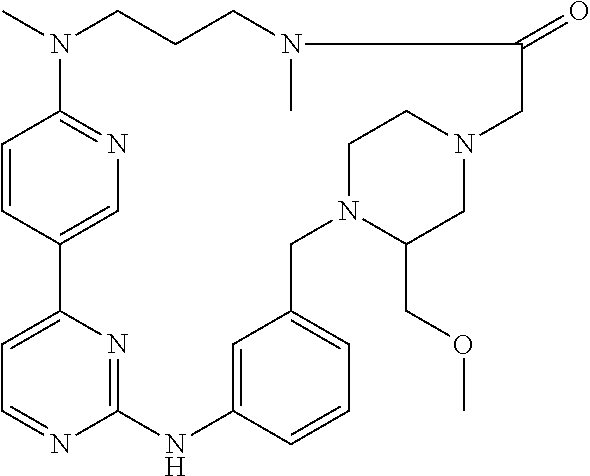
C1=CC2=CN=C1N(C)CCCN(C)C(=O)CN1CC(COC)N(CC3=CC=CC(=C3)NC3=NC2=CC=N3)CC1
